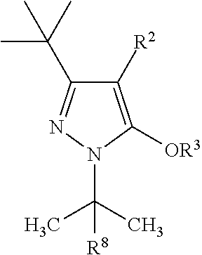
C1([R2])=C([OR3])N(C(C)(C)[R8])N=C1C(C)(C)C
